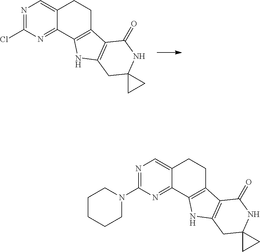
C12=CN=C(Cl)N=C1C1=C(CC2)C2=C(N1)CC1(NC2=O)CC1.C12=CN=C(N3CCCCC3)N=C1C1=C(CC2)C2=C(N1)CC1(NC2=O)CC1
